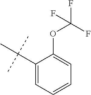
C1(C(C)(C)C)=CC=CC=C1OC(F)(F)F
